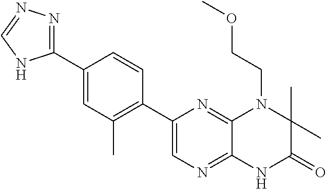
C1(C2=NN=CN2)=CC(C)=C(C2=CN=C3C(=N2)N(CCOC)C(C)(C)C(=O)N3)C=C1
